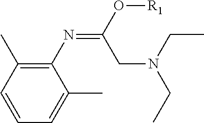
C1=CC(C)=C(N=C(CN(CC)CC)O[R1])C(C)=C1
